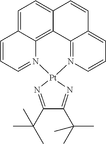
C1=C2C3=C4C(=C1)C=CC1=CC=CN(=C41)[Pt]1(N3=CC=C2)N=C(C(C)(C)C)C(C(C)(C)C)=N1
